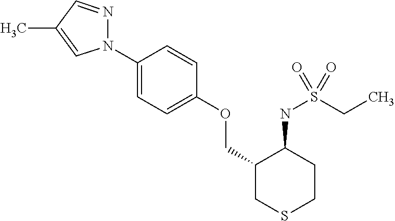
N1(C2=CC=C(OCC3CSCCC3NS(CC)(=O)=O)C=C2)N=CC(C)=C1
